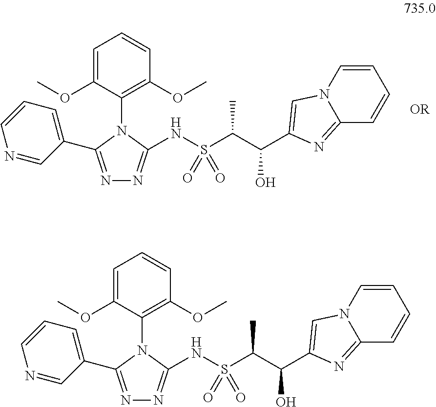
C(C(S(NC1=NN=C(C2=CC=CN=C2)N1C1=C(OC)C=CC=C1OC)(=O)=O)C)(O)C1=CN2C=CC=CC2=N1.C(C(S(NC1=NN=C(C2=CC=CN=C2)N1C1=C(OC)C=CC=C1OC)(=O)=O)C)(O)C1=CN2C=CC=CC2=N1
